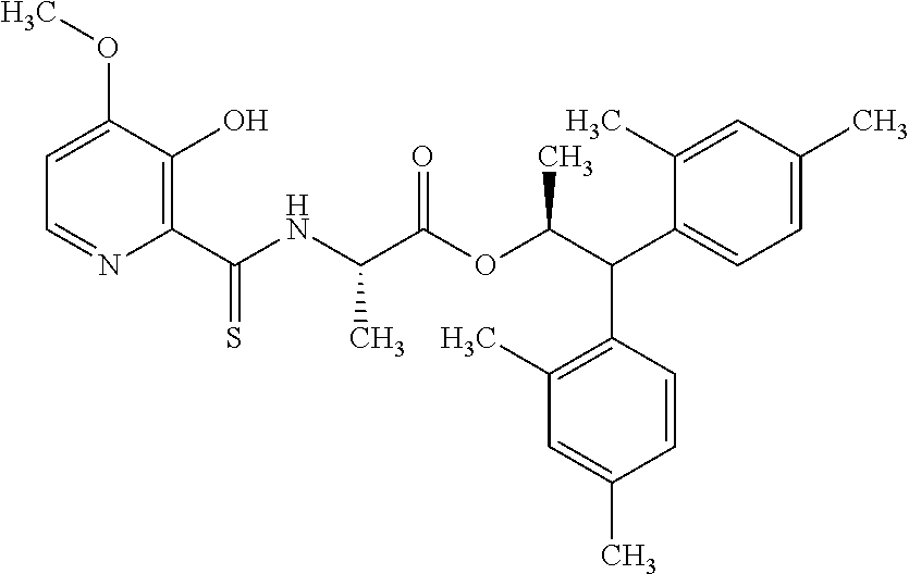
C1=C(OC)C(O)=C(C(NC(C(OC(C(C2=CC=C(C)C=C2C)C2=C(C)C=C(C)C=C2)C)=O)C)=S)N=C1
